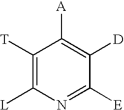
C1([T])=C([L])N=C([E])C([D])=C1[A]
